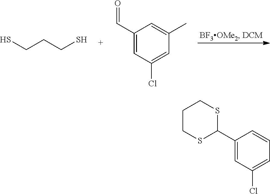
SCCCS.O=CC1=CC(Cl)=CC(C)=C1.C1CSC(C2=CC(Cl)=CC=C2)SC1
